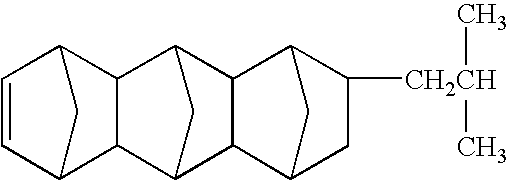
C1=CC2CC1C1C3CC(C21)C1C3C2CC([CH2CH](C)C)C1C2
